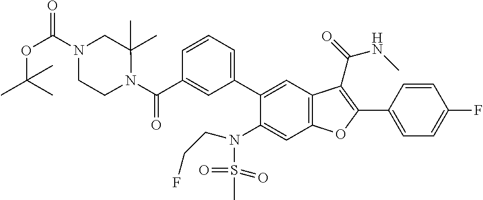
C1=CC(C2=C(C(=O)NC)C3=C(C=C(N(S(C)(=O)=O)CCF)C(C4=CC=CC(C(N5C(C)(C)CN(C(OC(C)(C)C)=O)CC5)=O)=C4)=C3)O2)=CC=C1F
